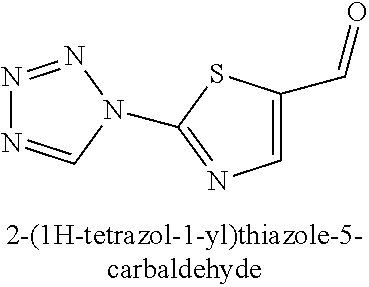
N1=NN(C2=NC=C(C=O)S2)C=N1
